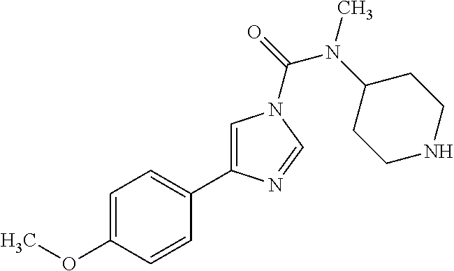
C1=C(OC)C=CC(C2=CN(C(=O)N(C3CCNCC3)C)C=N2)=C1
